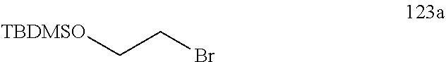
[TBDMSO]CCBr
